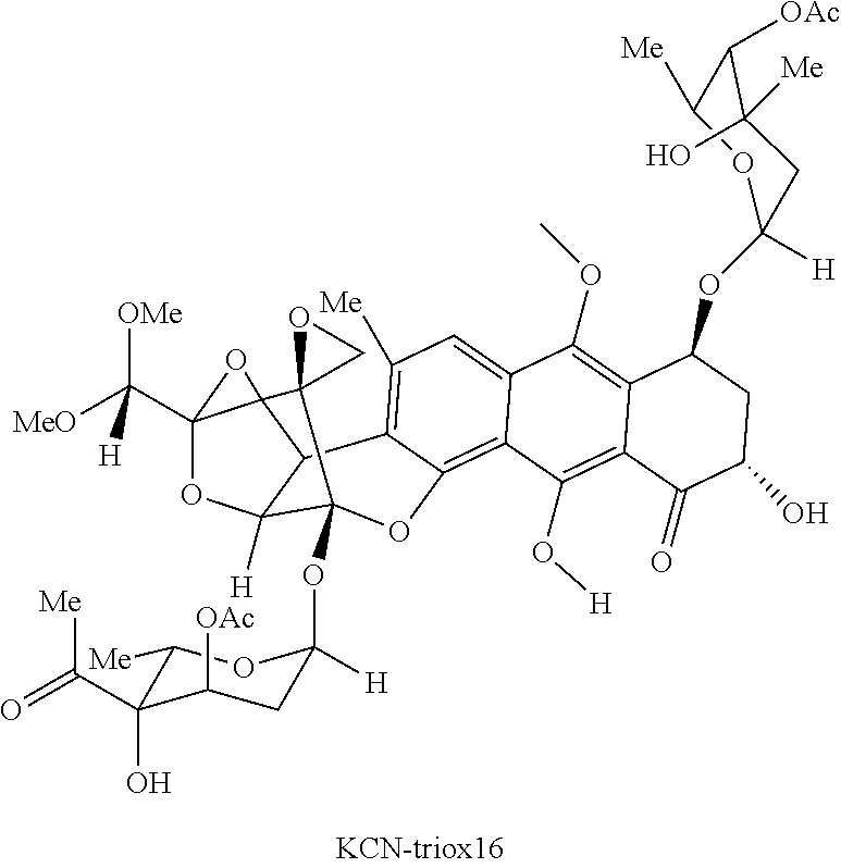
C(C12OC3([H])C4C1(O2)C1(C3(OC2([H])CC([OAc])C(C(=O)[Me])(O)C([Me])O2)OC2=C3C(=CC([Me])=C42)C(OC)=C2C(=C3O[H])C(=O)C(O)CC2OC2([H])OC([Me])C([OAc])C([Me])(O)C2)CO1)([OMe])([MeO])[H]
